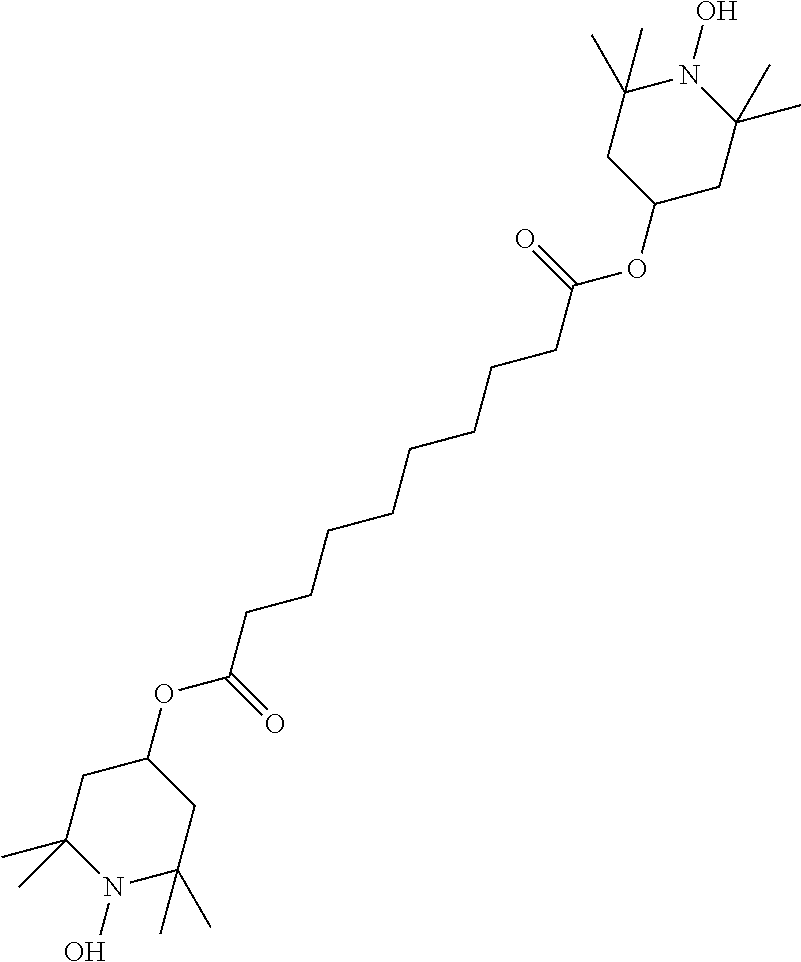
N1(O)C(C)(C)CC(OC(=O)CCCCCCCCC(=O)OC2CC(C)(C)N(O)C(C)(C)C2)CC1(C)C
